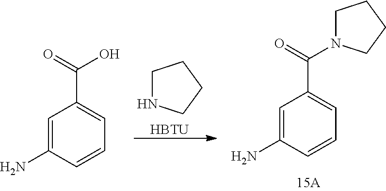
C1NCCC1.[HBTU].C1=C(N)C=CC=C1C(=O)N1CCCC1.C1=C(N)C=CC=C1C(O)=O
